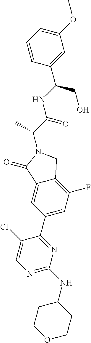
C(N1C(=O)C2=CC(C3=NC(NC4CCOCC4)=NC=C3Cl)=CC(F)=C2C1)(C(NC(CO)C1=CC(OC)=CC=C1)=O)C
